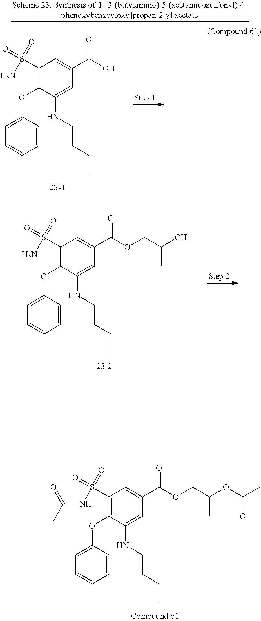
C1(S(N)(=O)=O)=C(OC2=CC=CC=C2)C(NCCCC)=CC(C(=O)OCC(C)O)=C1.C1(S(NC(=O)C)(=O)=O)=C(OC2=CC=CC=C2)C(NCCCC)=CC(C(=O)OCC(C)OC(=O)C)=C1.C1(S(N)(=O)=O)=C(OC2=CC=CC=C2)C(NCCCC)=CC(C(=O)O)=C1
